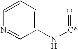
C1=CC=C(N[C*]=O)C=N1
